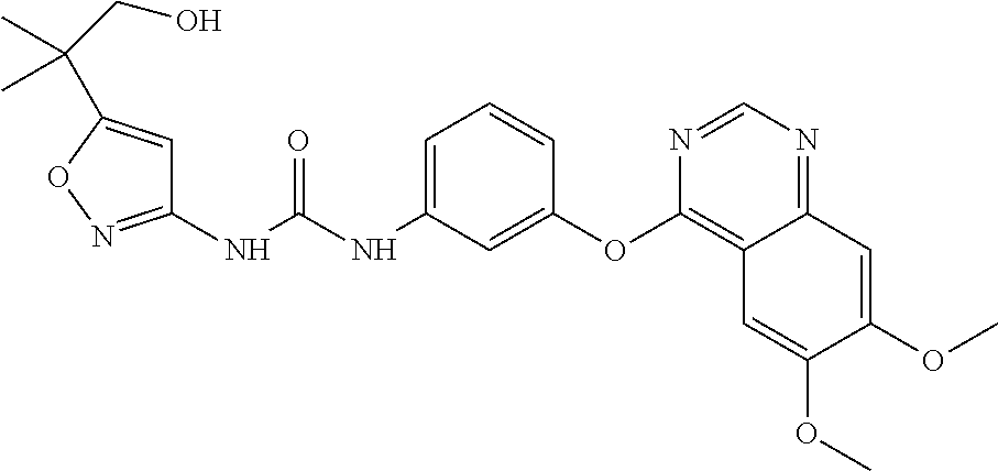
N(C(NC1=CC=CC(OC2=C3C(=NC=N2)C=C(OC)C(OC)=C3)=C1)=O)C1=NOC(C(CO)(C)C)=C1
